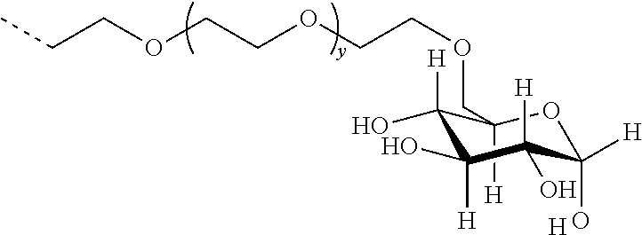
CCCOCCOCCOCC1([H])C([H])(O)C([H])(O)C([H])(O)C([H])(O)O1.[H]
